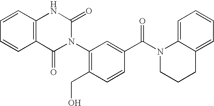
C1=CC2=C(C=C1)C(=O)N(C1=C(CO)C=CC(C(N3CCCC4=CC=CC=C34)=O)=C1)C(=O)N2
